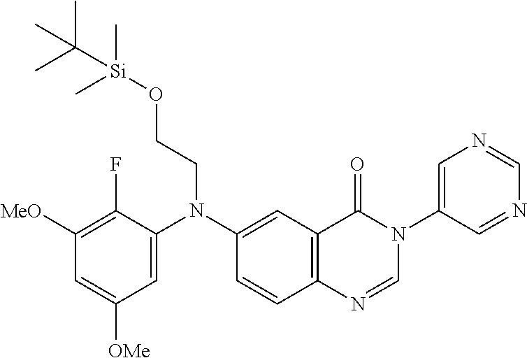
C1([MeO])=C(F)C(N(C2=CC3=C(C=C2)N=CN(C2=CN=CN=C2)C3=O)CCO[Si](C)(C)C(C)(C)C)=CC([OMe])=C1
